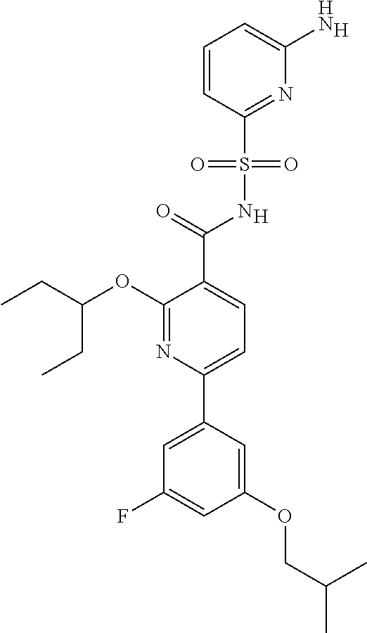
[H].C1(C(=O)NS(C2=NC(N)=CC=C2)(=O)=O)=CC=C(C2=CC(F)=CC(OCC(C)C)=C2)N=C1OC(CC)CC.[H]
